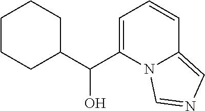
C1CCC(C(C2=CC=CC3=CN=CN23)O)CC1
